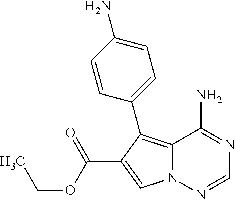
C12=C(C3=CC=C(N)C=C3)C(C(OCC)=O)=CN1N=CN=C2N
